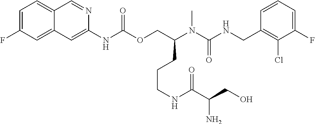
C1=CC(CNC(N(C(COC(NC2=CC3=CC(F)=CC=C3C=N2)=O)CCCNC(C(N)CO)=O)C)=O)=C(Cl)C(F)=C1
